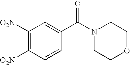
C1([O2N])=C([O2N])C=CC(C(N2CCOCC2)=O)=C1
